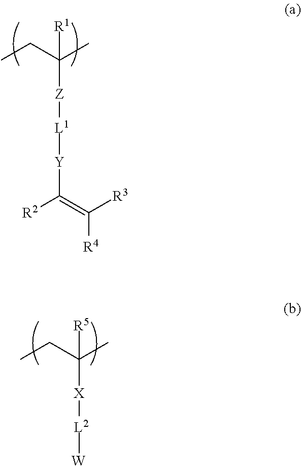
C([Z][L1][Y]C([R2])=C([R3])[R4])(CC)(C)[R1].C([X][L2][W])(CC)(C)[R5]
